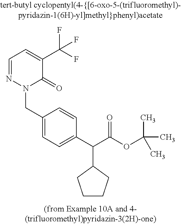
C1=NN(CC2=CC=C(C(C(OC(C)(C)C)=O)C3CCCC3)C=C2)C(=O)C(C(F)(F)F)=C1
